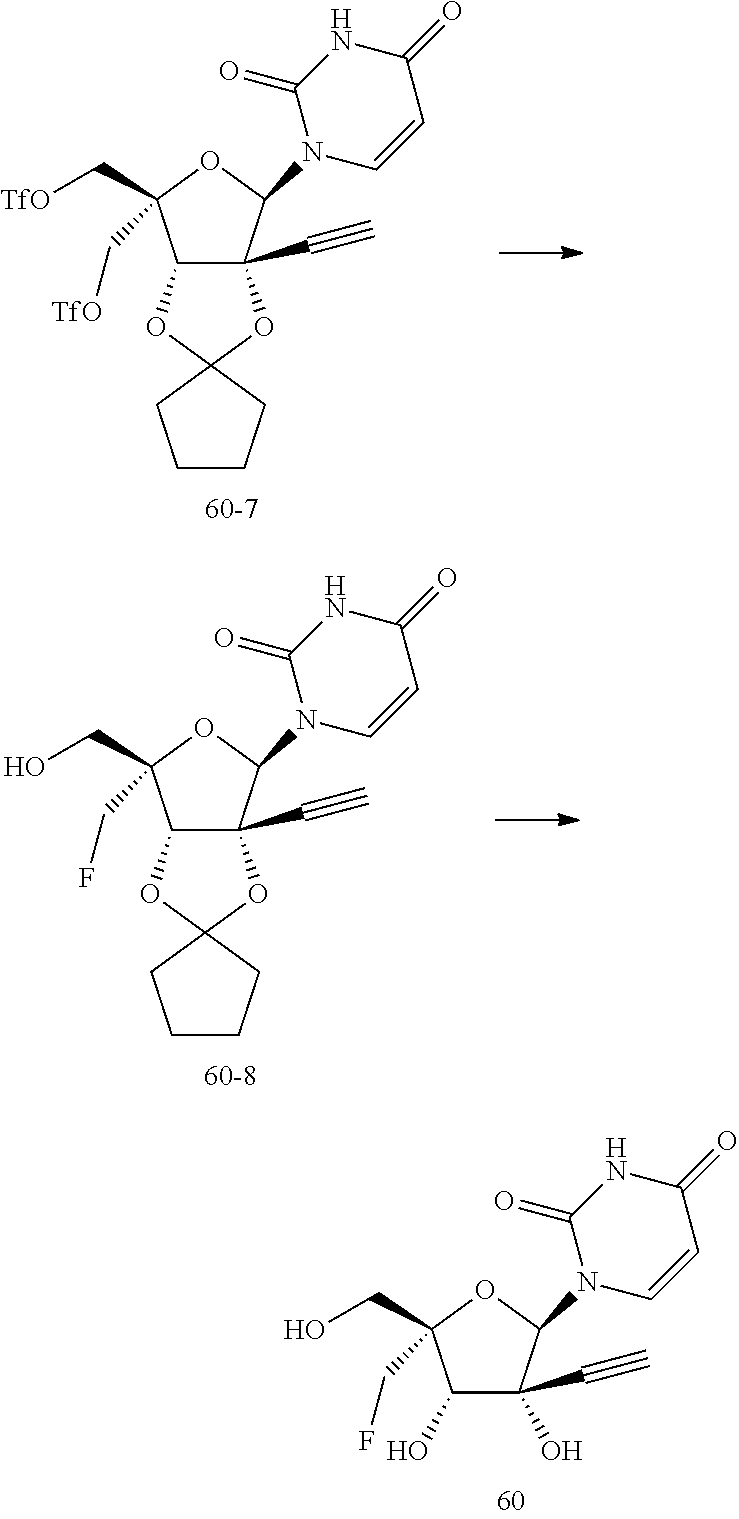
C1(O)C(C#C)(O)C(N2C=CC(=O)NC2=O)OC1(CO)CF.C12C(C#C)(C(N3C=CC(=O)NC3=O)OC1(C[TfO])C[TfO])OC1(O2)CCCC1.C12C(C#C)(C(N3C=CC(=O)NC3=O)OC1(CO)CF)OC1(O2)CCCC1
